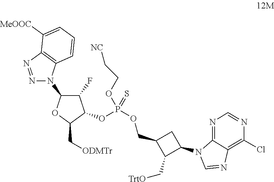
N1=NC2=C(N1C1OC(C[ODMTr])C(OP(OCC3C(C[TrtO])C(N4C=NC5=C(Cl)N=CN=C45)C3)(OCC[NC])=S)C1F)C=CC=C2[MeOOC]
